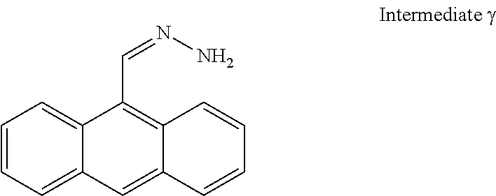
C1=CC=C2C(=C1)C(C=NN)=C1C(=C2)C=CC=C1
